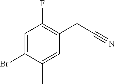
C1=C(Br)C(C)=CC(CC#N)=C1F
